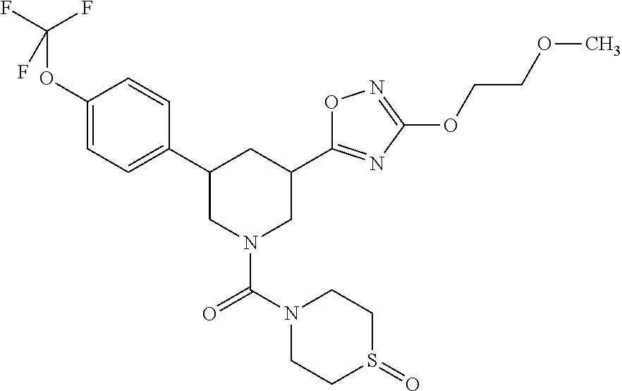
C1(OC(F)(F)F)=CC=C(C2CN(C(=O)N3CCS(=O)CC3)CC(C3=NC(OCCOC)=NO3)C2)C=C1
